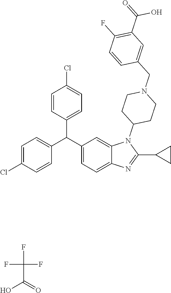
C1(C(C2=CC=C3C(=C2)N(C2CCN(CC4=CC(C(=O)O)=C(F)C=C4)CC2)C(C2CC2)=N3)C2=CC=C(Cl)C=C2)=CC=C(Cl)C=C1.FC(F)(C(=O)O)F
